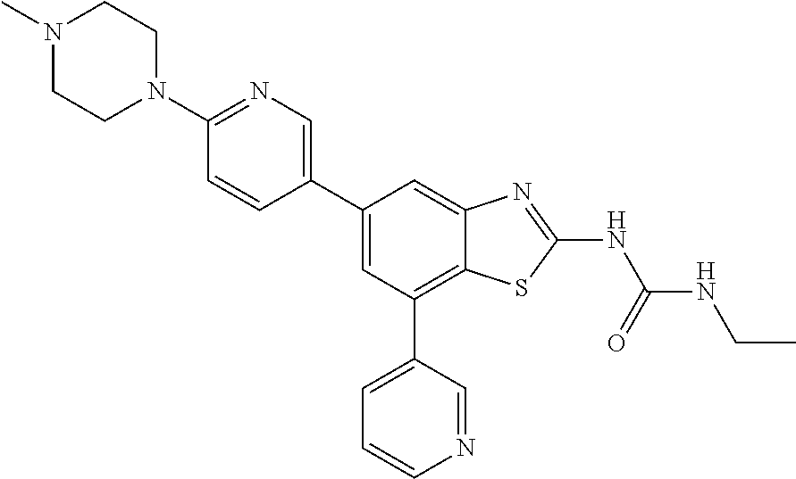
C1(C2=CN=C(N3CCN(C)CC3)C=C2)=CC(C2=CC=CN=C2)=C2C(=C1)N=C(NC(NCC)=O)S2
